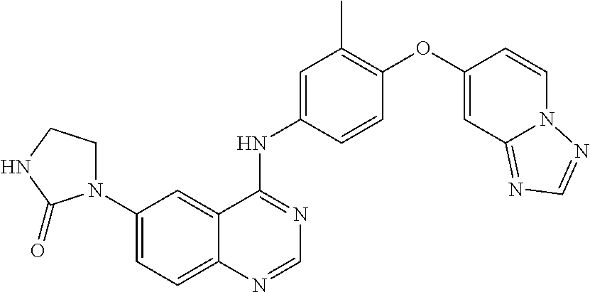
C12=CC=C(N3CCNC3=O)C=C1C(NC1=CC(C)=C(OC3=CC4=NC=NN4C=C3)C=C1)=NC=N2
